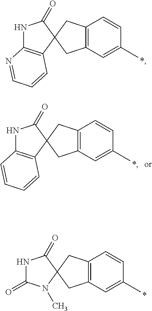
N1C2=C(C3(C1=O)CC1=C(C3)C=CC(C)=C1)C=CC=N2.N1C(=O)N(C)C2(C1=O)CC1=C(C2)C=CC(C)=C1.N1C2=C(C3(C1=O)CC1=C(C3)C=CC(C)=C1)C=CC=C2
